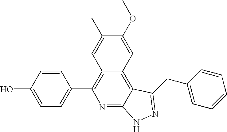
C1=C(O)C=CC(C2=C3C(=C4C(=N2)NN=C4CC2=CC=CC=C2)C=C(OC)C(C)=C3)=C1
